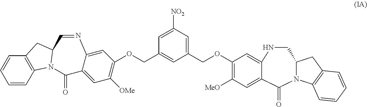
C1NC2=CC(OCC3=CC([NO2])=CC(COC4=C([OMe])C=C5C(=C4)N=CC4CC6=C(C=CC=C6)N4C5=O)=C3)=C([MeO])C=C2C(=O)N2C1CC1=C2C=CC=C1
